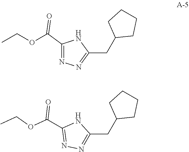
O(CC)C(C1=NN=C(CC2CCCC2)N1)=O.C1(C(OCC)=O)=NN=C(CC2CCCC2)N1
